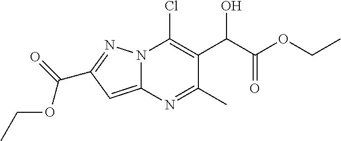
N12C(=CC(C(=O)OCC)=N1)N=C(C)C(C(C(OCC)=O)O)=C2Cl
